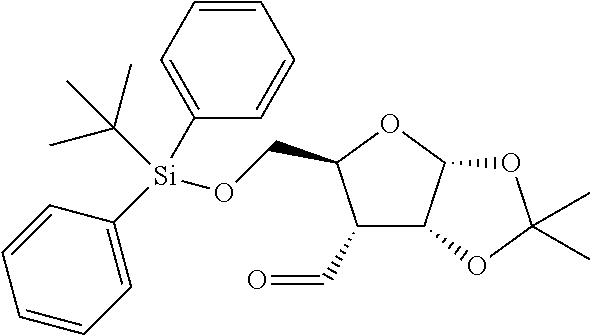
C1(C=O)C2C(OC1CO[Si](C1=CC=CC=C1)(C(C)(C)C)C1=CC=CC=C1)OC(C)(C)O2
